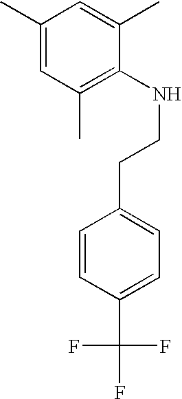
C1(C)=CC(C)=C(NCCC2=CC=C(C(F)(F)F)C=C2)C(C)=C1
